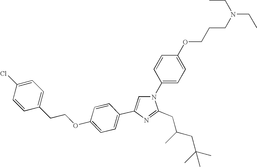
N1(C2=CC=C(OCCCN(CC)CC)C=C2)C=C(C2=CC=C(OCCC3=CC=C(Cl)C=C3)C=C2)N=C1CC(CC(C)(C)C)C
